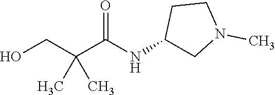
C1(NC(C(CO)(C)C)=O)CN(C)CC1
